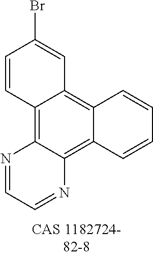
BrC1=CC2=C3C(=C4C(=C2C=C1)N=CC=N4)C=CC=C3
